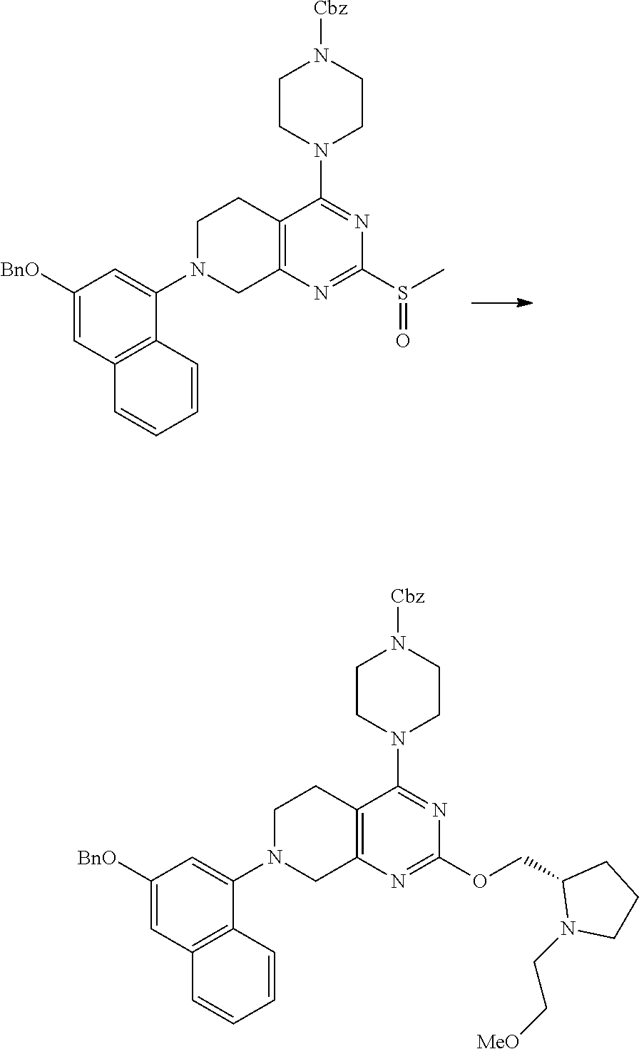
C1CN(C2=CC([BnO])=CC3=C2C=CC=C3)CC2=C1C(N1CCN([Cbz])CC1)=NC(S(C)=O)=N2.C1CN(C2=CC([BnO])=CC3=C2C=CC=C3)CC2=C1C(N1CCN([Cbz])CC1)=NC(OCC1N(CC[MeO])CCC1)=N2
